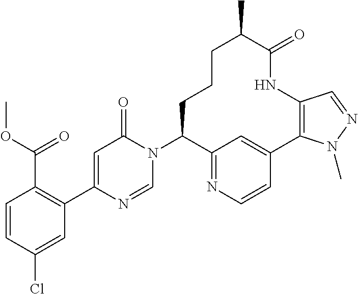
C(C1=C(C2=CC(=O)N(C3C4=NC=CC(=C4)C4=C(C=NN4C)NC(=O)C(C)CCC3)C=N2)C=C(Cl)C=C1)(OC)=O
